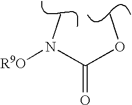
C(=O)(OC)N(C)[R9O]
